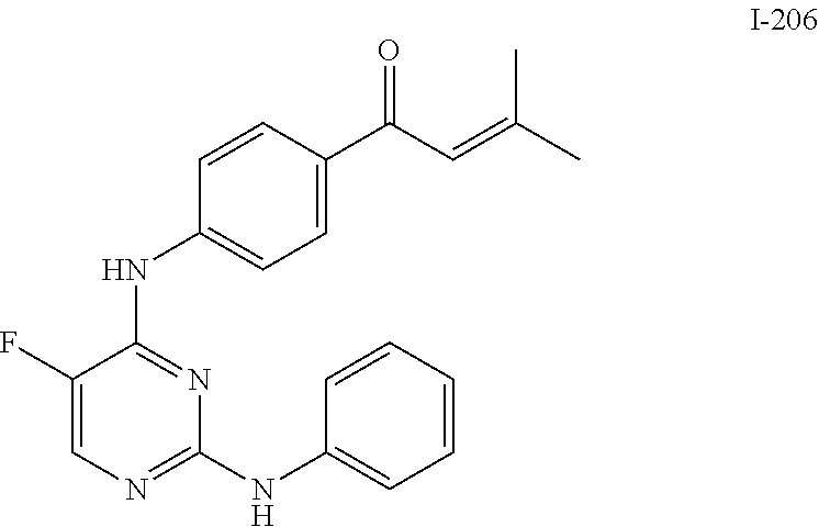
C1(F)=CN=C(NC2=CC=CC=C2)N=C1NC1=CC=C(C(C=C(C)C)=O)C=C1
